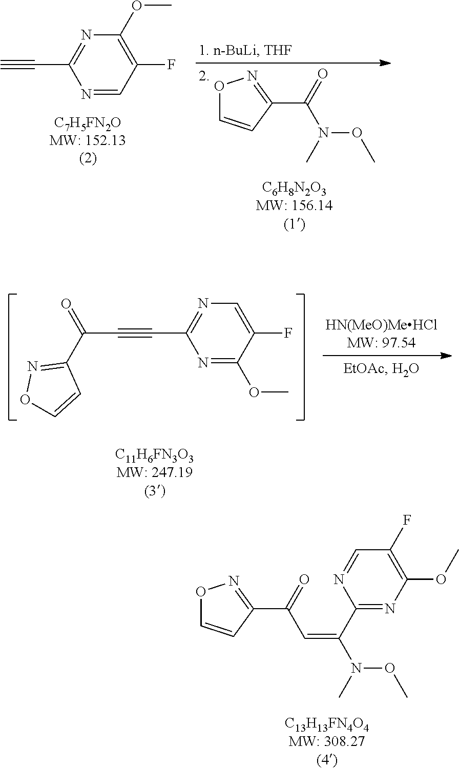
O1C=CC(C(=O)N(OC)C)=N1.C1=NC(C#C)=NC(OC)=C1F.C1(OC)=NC(C#CC(=O)C2=NOC=C2)=NC=C1F.O1C=CC(C(=O)C=C(N(OC)C)C2=NC(OC)=C(F)C=N2)=N1
